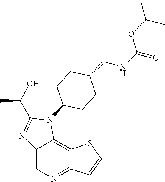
C12=CN=C3C(=C1N(C1CCC(CNC(=O)OC(C)C)CC1)C(C(O)C)=N2)SC=C3
